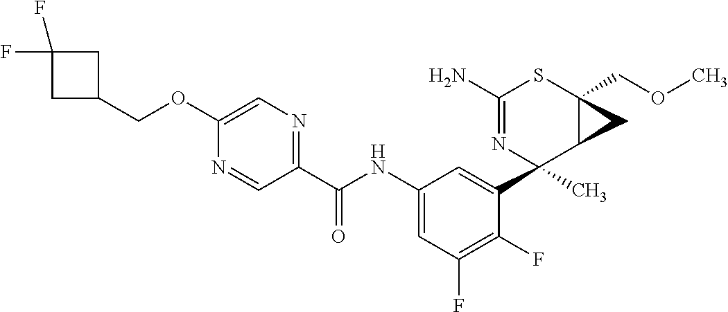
N1=CC(C(NC2=CC(F)=C(F)C(C3(C)C4C(COC)(SC(N)=N3)C4)=C2)=O)=NC=C1OCC1CC(F)(F)C1
